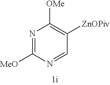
N1=C([OMe])N=CC([ZnOPiv])=C1[OMe]
